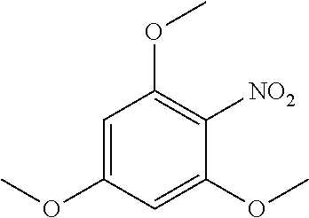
COC1=CC(OC)=CC(OC)=C1[NO2]
